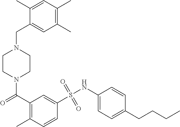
N1(C(C2=C(C)C=CC(S(NC3=CC=C(CCCC)C=C3)(=O)=O)=C2)=O)CCN(CC2=CC(C)=C(C)C=C2C)CC1
